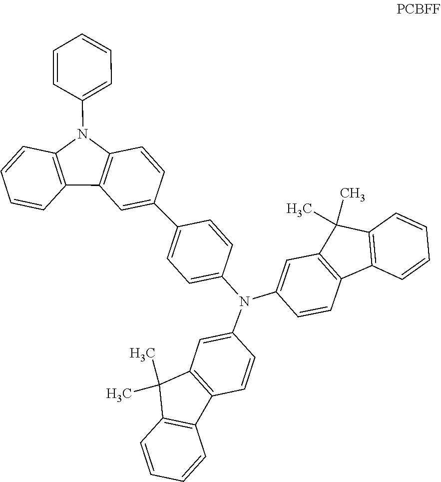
C1=CC(N2C3=C(C=C(C4=CC=C(N(C5=CC6=C(C=C5)C5=C(C6(C)C)C=CC=C5)C5=CC6=C(C7=C(C=CC=C7)C6(C)C)C=C5)C=C4)C=C3)C3=C2C=CC=C3)=CC=C1
